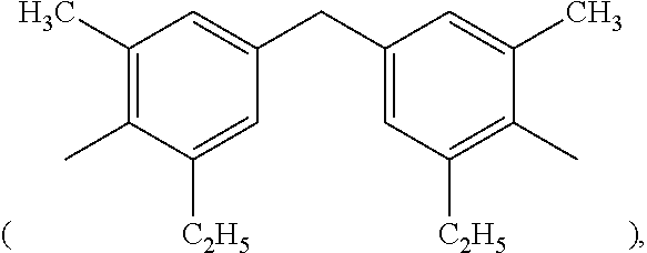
C1(CC2=CC([C2H5])=C(C)C(C)=C2)=CC(C)=C(C)C([C2H5])=C1
